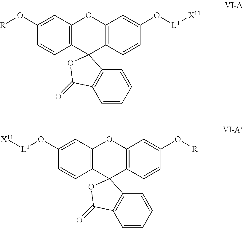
[R]OC1=CC2=C(C=C1)C1(C3=C(O2)C=C(O[L1][X11])C=C3)C2=C(C=CC=C2)C(=O)O1.[L1](OC1=CC2=C(C=C1)C1(C3=C(O2)C=C(O[R])C=C3)C2=C(C=CC=C2)C(=O)O1)[X11]
